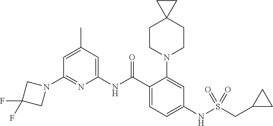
N1(C2=NC(NC(C3=CC=C(NS(CC4CC4)(=O)=O)C=C3N3CCC4(CC3)CC4)=O)=CC(C)=C2)CC(F)(F)C1
